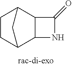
N1C(=O)C2C3CCC(C12)C3
